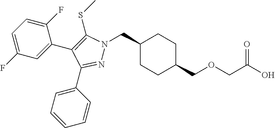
C1(CN2N=C(C3=CC=CC=C3)C(C3=CC(F)=CC=C3F)=C2SC)CCC(COCC(O)=O)CC1
